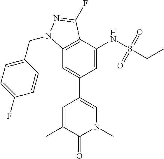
CC1=CC(C2=CC3=C(C(NS(CC)(=O)=O)=C2)C(F)=NN3CC2=CC=C(F)C=C2)=CN(C)C1=O
